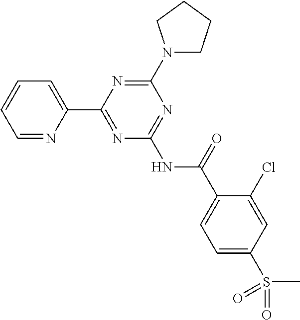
C1=NC(C2=NC(NC(=O)C3=CC=C(S(C)(=O)=O)C=C3Cl)=NC(N3CCCC3)=N2)=CC=C1
